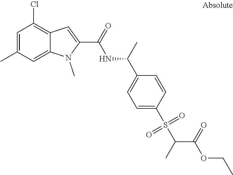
C12=CC(C)=CC(Cl)=C1C=C(C(=O)NC(C1=CC=C(S(=O)(=O)C(C(OCC)=O)C)C=C1)C)N2C
